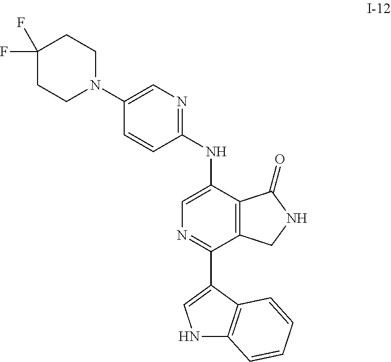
C1(C2=CNC3=C2C=CC=C3)=NC=C(NC2=NC=C(N3CCC(F)(F)CC3)C=C2)C2=C1CNC2=O
